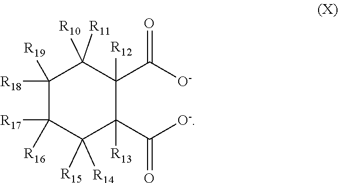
C1([R18])([R19])C([R17])([R16])C([R15])([R14])C(C([O-])=O)([R13])C(C([O-])=O)([R12])C1([R10])[R11]
